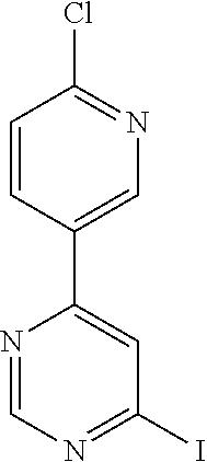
C1=CC(C2=CC(I)=NC=N2)=CN=C1Cl
